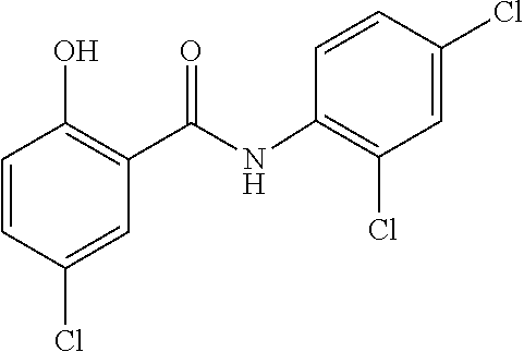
C1=CC(Cl)=CC(Cl)=C1NC(C1=C(O)C=CC(Cl)=C1)=O
